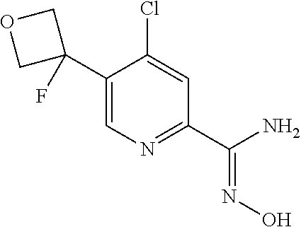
C1(C2(F)COC2)=CN=C(C(N)=NO)C=C1Cl
